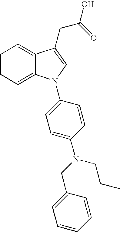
C1=CC=C2C(=C1)C(CC(=O)O)=CN2C1=CC=C(N(CC2=CC=CC=C2)CCC)C=C1
